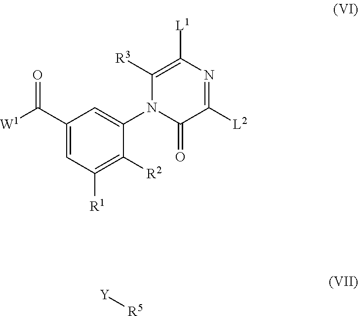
C1(C([W1])=O)=CC([R1])=C([R2])C(N2C(=O)C([L2])=NC([L1])=C2[R3])=C1.[Y][R5]
